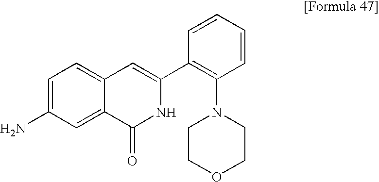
C1=C(N)C=C2C(=C1)C=C(C1=C(N3CCOCC3)C=CC=C1)NC2=O
